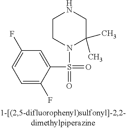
C1=C(S(=O)(N2C(C)(C)CNCC2)=O)C(F)=CC=C1F
